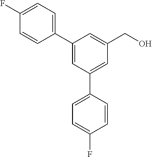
C1=C(C2=CC=C(F)C=C2)C=C(CO)C=C1C1=CC=C(F)C=C1
